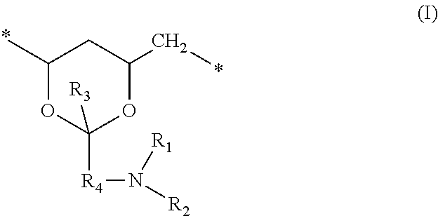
C1(C)OC([R3])([R4]N([R1])[R2])OC(CC)C1
